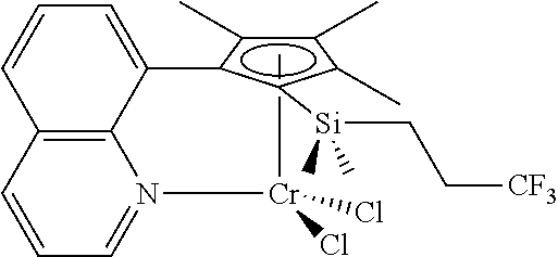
C[Cr](N1=CC=CC2=C1C(c1c(C)c(C)c(C)c1[Si](C)(C)CC[CF3])=CC=C2)(Cl)Cl
